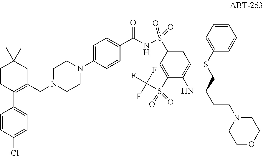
C1=CC(Cl)=CC=C1C1=C(CN2CCN(C3=CC=C(C(NS(C4=CC=C(NC(CSC5=CC=CC=C5)CCN5CCOCC5)C(S(C(F)(F)F)(=O)=O)=C4)(=O)=O)=O)C=C3)CC2)CC(C)(C)CC1
